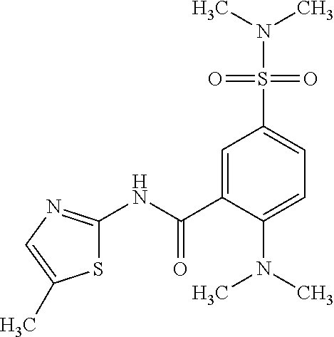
C1=C(C(NC2=NC=C(C)S2)=O)C(N(C)C)=CC=C1S(N(C)C)(=O)=O
